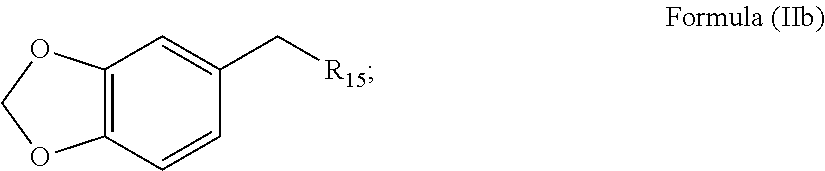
C12=C(C=CC(C[R15])=C1)OCO2
